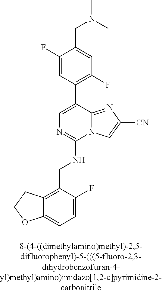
C12=CC=C(F)C(CNC3=NC=C(C4=C(F)C=C(CN(C)C)C(F)=C4)C4=NC([CN])=CN34)=C1CCO2
